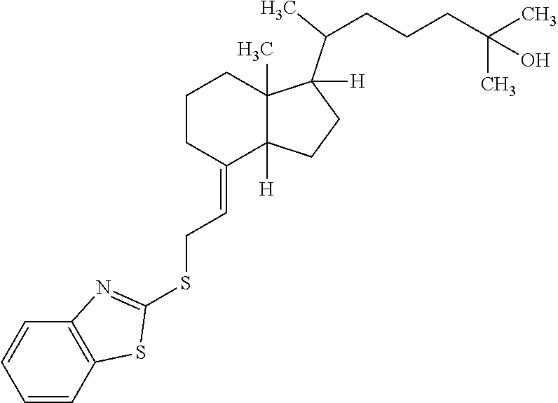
C1CC(=CCSC2=NC3=C(S2)C=CC=C3)C2([H])C(C)(C1)C(C(CCCC(C)(C)O)C)([H])CC2
